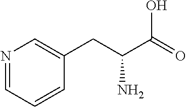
C1(CC(C(=O)O)N)=CN=CC=C1
